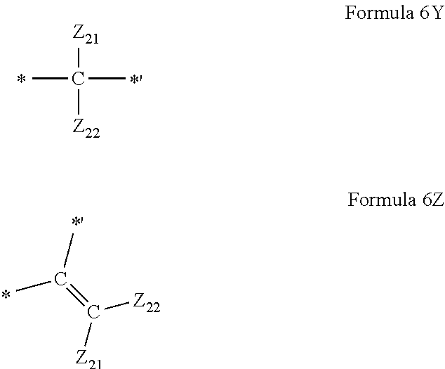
C([Z21])(C)(C)[Z22].CC(=C([Z22])[Z21])C
